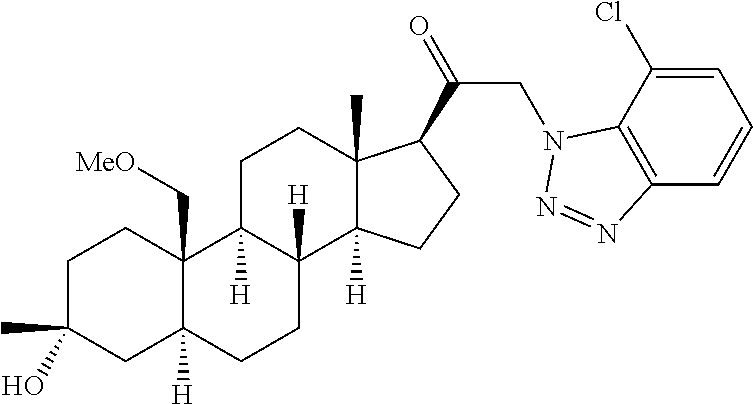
C1C(C)(O)CC2([H])C(C[MeO])(C1)C1([H])C([H])(CC2)C2([H])C(C)(CC1)C(C(=O)CN1C3=C(C=CC=C3Cl)N=N1)CC2
